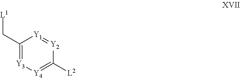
C1(C[L1])=[Y3][Y4]=C([L2])[Y2]=[Y1]1
